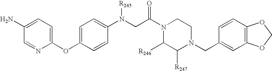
C1(OC2=CC=C(N(CC(N3C([R246])C([R247])N(CC4=CC5=C(C=C4)OCO5)CC3)=O)[R245])C=C2)=CC=C(N)C=N1
